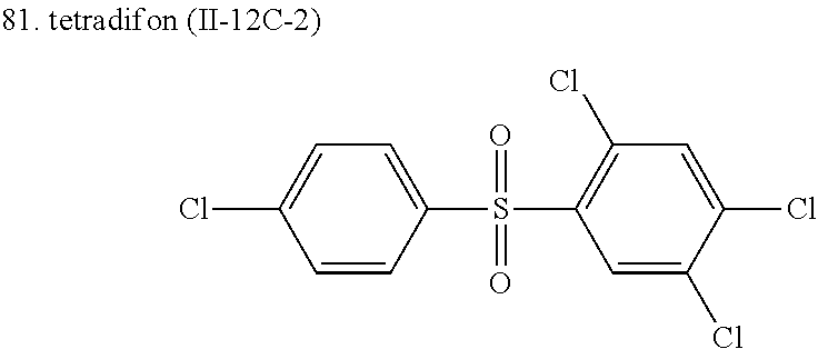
C1=CC(S(C2=C(Cl)C=C(Cl)C(Cl)=C2)(=O)=O)=CC=C1Cl
